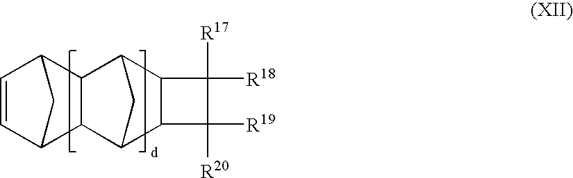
C1=CC2CC1C1C3C4C(C(C21)C3)C([R18])([R17])C4([R20])[R19]
